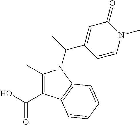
C1(C)=C(C(O)=O)C2=C(N1C(C)C1=CC(=O)N(C)C=C1)C=CC=C2
